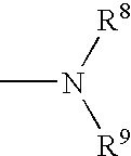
CN([R9])[R8]
